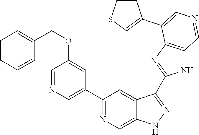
C1(C2=CN=CC(OCC3=CC=CC=C3)=C2)=NC=C2C(=C1)C(C1=NC3=C(N1)C=NC=C3C1=CSC=C1)=NN2
